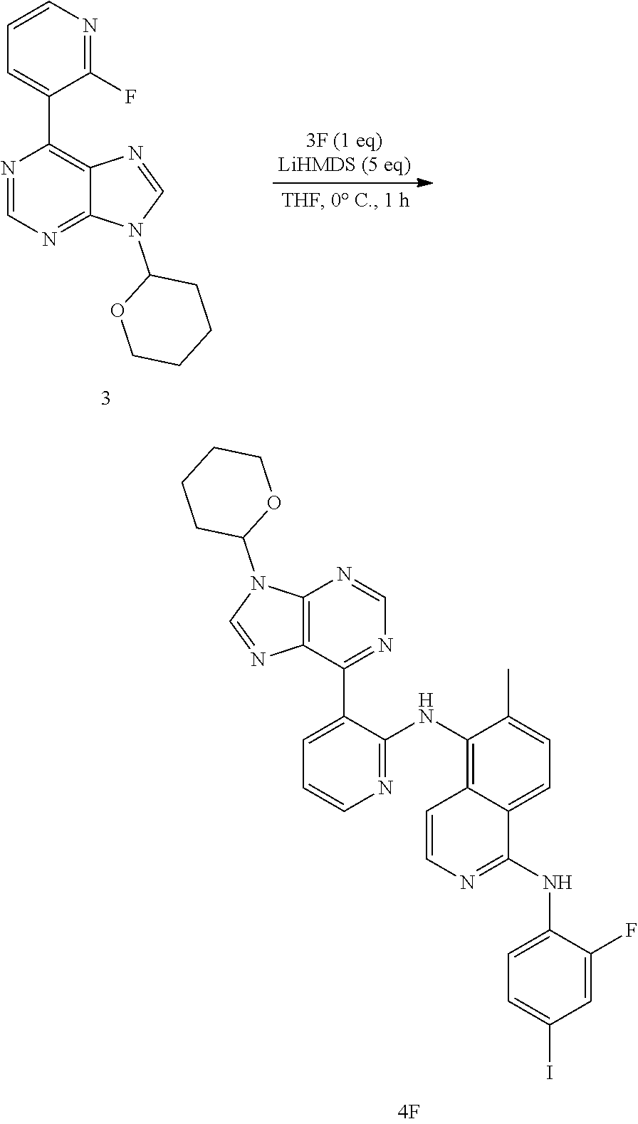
N1=CN=C2C(=C1C1=CC=CN=C1F)N=CN2C1OCCCC1.C12=C(C(C3=CC=CN=C3NC3=C4C(=CC=C3C)C(NC3=CC=C(I)C=C3F)=NC=C4)=NC=N1)N=CN2C1OCCCC1
